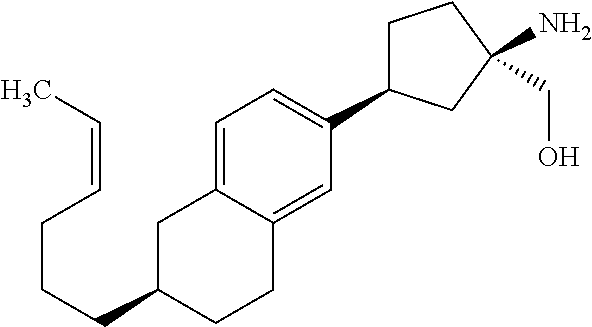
C(CCC1CC2=CC=C(C3CCC(CO)(N)C3)C=C2CC1)C=CC
